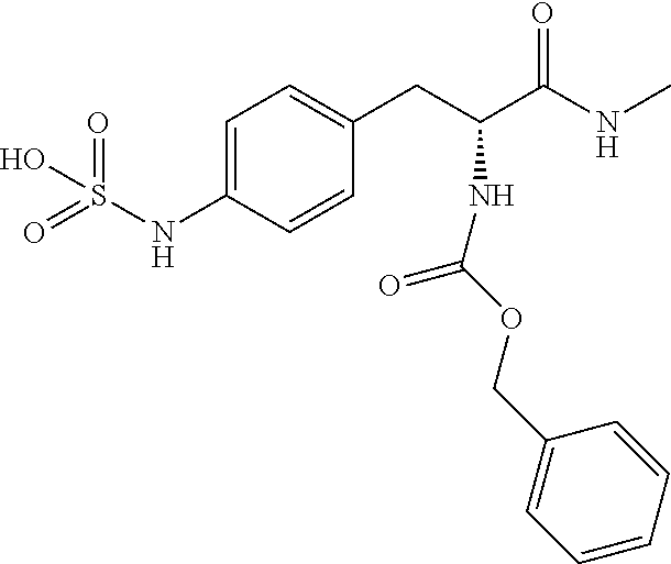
S(NC1=CC=C(CC(C(NC)=O)NC(OCC2=CC=CC=C2)=O)C=C1)(=O)(=O)O
